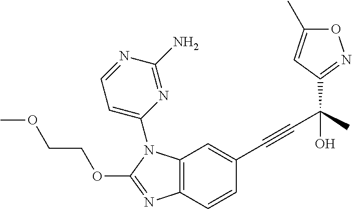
C1=C(C)ON=C1C(C#CC1=CC2=C(C=C1)N=C(OCCOC)N2C1=CC=NC(N)=N1)(O)C
